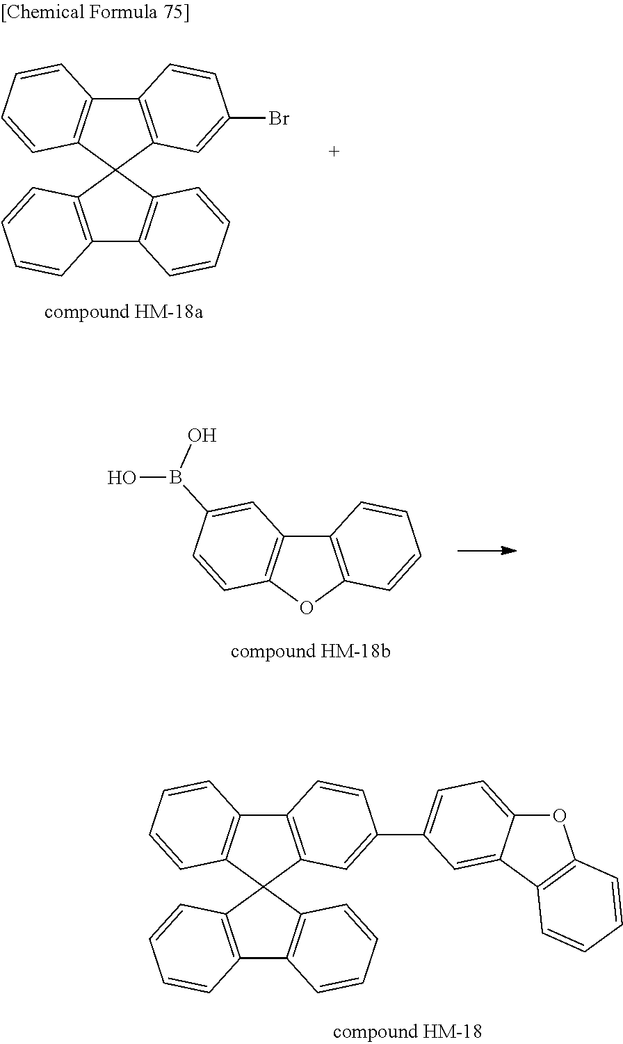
C12=C(C=CC=C1)C1(C3=C2C=CC=C3)C2=C(C3=C1C=CC=C3)C=CC(Br)=C2.C12=C(C=C(C3=CC=C4OC5=C(C4=C3)C=CC=C5)C=C1)C1(C3=C2C=CC=C3)C2=C(C3=C1C=CC=C3)C=CC=C2.C12=C(OC3=C1C=C(B(O)O)C=C3)C=CC=C2
